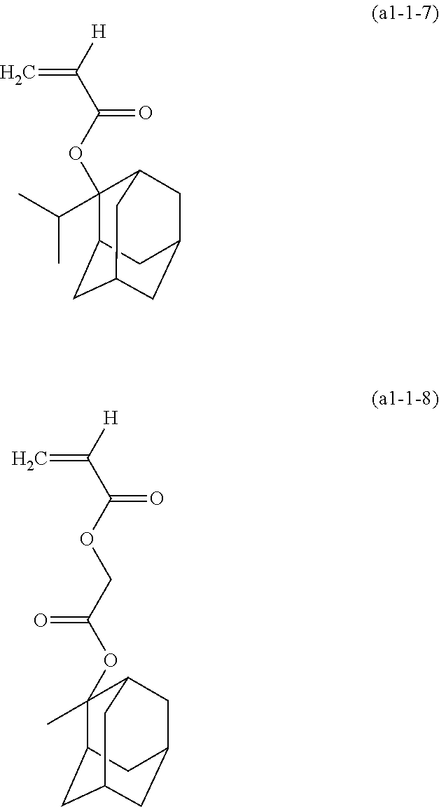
C1(C(C)C)(OC(C([H])=C)=O)C2CC3CC(CC1C3)C2.C12CC3CC(CC(C3)C1(C)OC(COC(C([H])=C)=O)=O)C2
